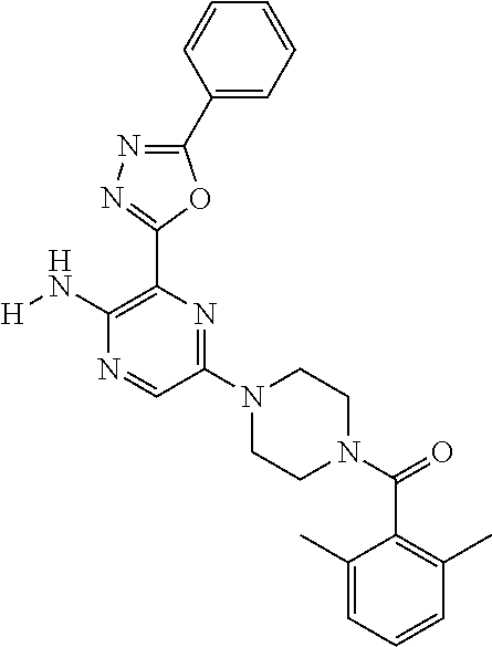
C1(N2CCN(C(=O)C3=C(C)C=CC=C3C)CC2)=NC(C2=NN=C(C3=CC=CC=C3)O2)=C(N[H])N=C1
